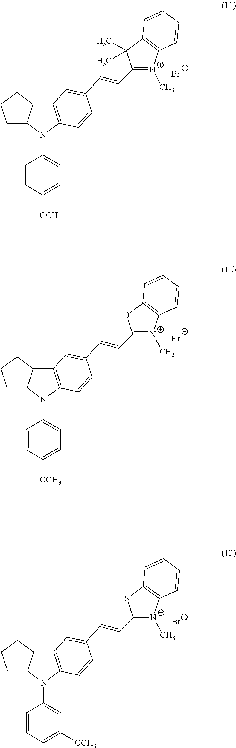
C1C2C(CC1)C1=C(N2C2=CC=C([OCH3])C=C2)C=CC(C=CC2=[N+](C)C3=C(C2(C)C)C=CC=C3)=C1.[Br-].C1C2C(CC1)C1=C(N2C2=CC=C([OCH3])C=C2)C=CC(C=CC2=[N+](C)C3=C(O2)C=CC=C3)=C1.[Br-].C1C2C(CC1)C1=C(N2C2=CC([OCH3])=CC=C2)C=CC(C=CC2=[N+](C)C3=C(S2)C=CC=C3)=C1.[Br-]
